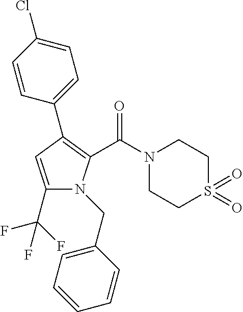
C1(C2=C(C(N3CCS(=O)(=O)CC3)=O)N(CC3=CC=CC=C3)C(C(F)(F)F)=C2)=CC=C(Cl)C=C1
